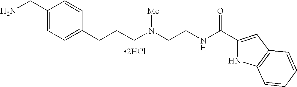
[2HCl].C1(CN)=CC=C(CCCN(CCNC(C2=CC3=C(N2)C=CC=C3)=O)[Me])C=C1
